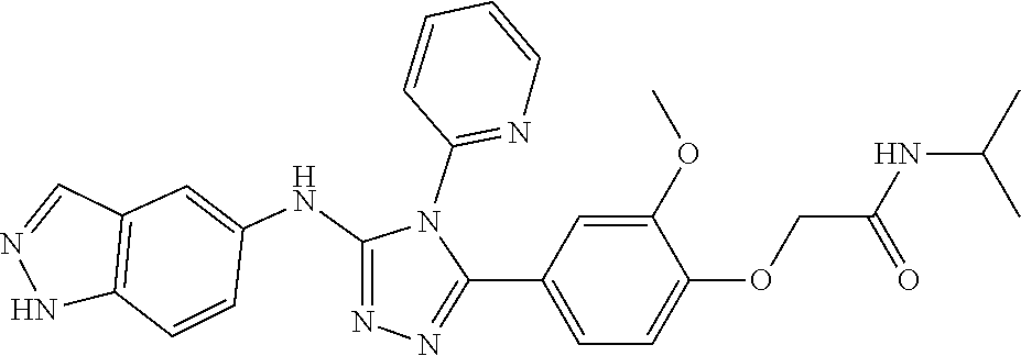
C1(C2=CC=C(OCC(NC(C)C)=O)C(OC)=C2)=NN=C(NC2=CC3=C(C=C2)NN=C3)N1C1=NC=CC=C1
